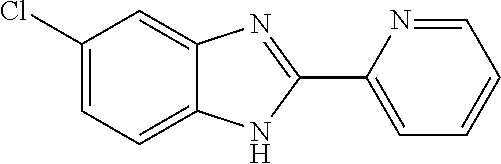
C1(Cl)=CC=C2C(=C1)N=C(C1=CC=CC=N1)N2
